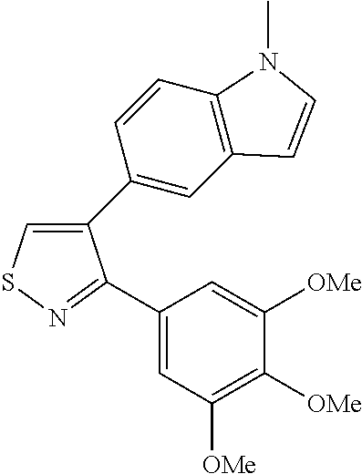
C1(C2=CC3=C(C=C2)N(C)C=C3)=CSN=C1C1=CC([OMe])=C([OMe])C([OMe])=C1
